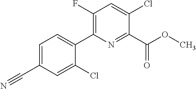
COC(C1=NC(C2=CC=C(C#N)C=C2Cl)=C(F)C=C1Cl)=O
